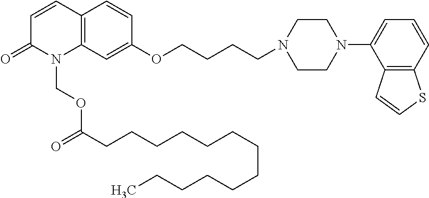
C12=C(C=CC=C1N1CCN(CCCCOC3=CC4=C(C=C3)C=CC(=O)N4COC(CCCCCCCCCCCCC)=O)CC1)SC=C2
